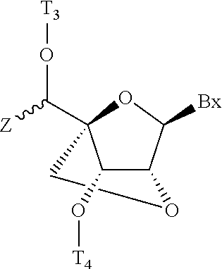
C1(O[T4])C2C([Bx])OC1(C([Z])O[T3])CO2
